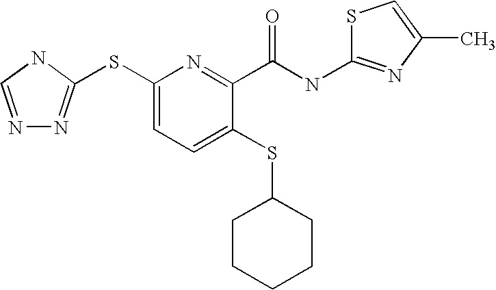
C1(SC2=NN=CN2)=CC=C(SC2CCCCC2)C(C(NC2=NC(C)=CS2)=O)=N1
